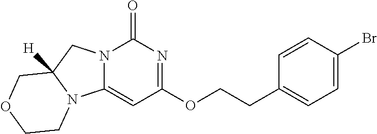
O(C1=NC(=O)N2C(=C1)N1C([H])(C2)COCC1)CCC1=CC=C(Br)C=C1
